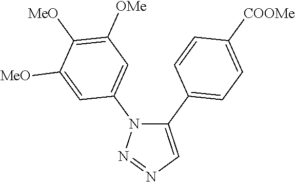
C1(C2=CC=C([COOMe])C=C2)=CN=NN1C1=CC([OMe])=C([MeO])C([MeO])=C1
